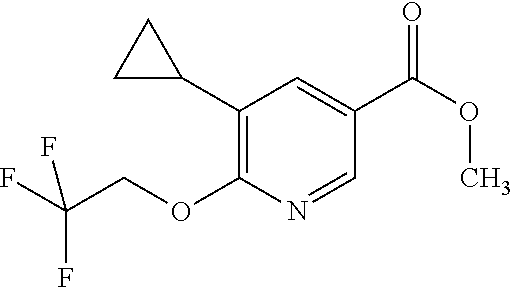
O(C(C1=CC(C2CC2)=C(OCC(F)(F)F)N=C1)=O)C
